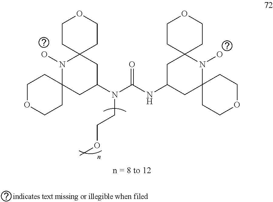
N(CCOC)(C(NC1CC2(N(O)C3(C1)CCOCC3)CCOCC2)=O)C1CC2(N(O)C3(C1)CCOCC3)CCOCC2
